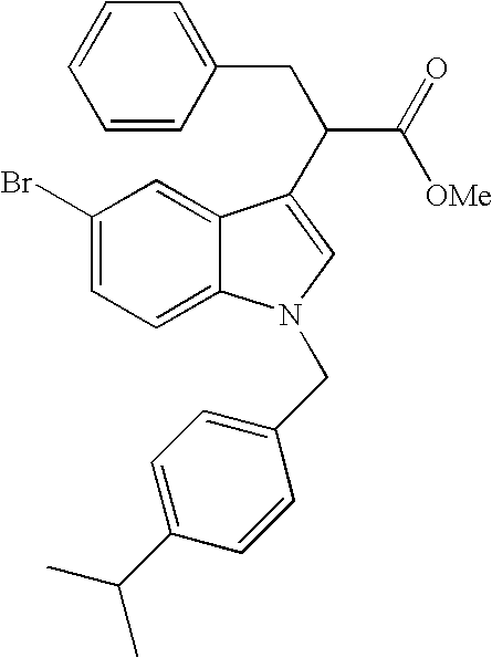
C1=C(Br)C=C2C(=C1)N(CC1=CC=C(C(C)C)C=C1)C=C2C(C(=O)[OMe])CC1=CC=CC=C1
